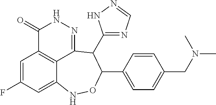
C1=C(F)C=C2C3=C1C(=O)NN=C3C(C1=NC=NN1)C(C1=CC=C(CN(C)C)C=C1)ON2
